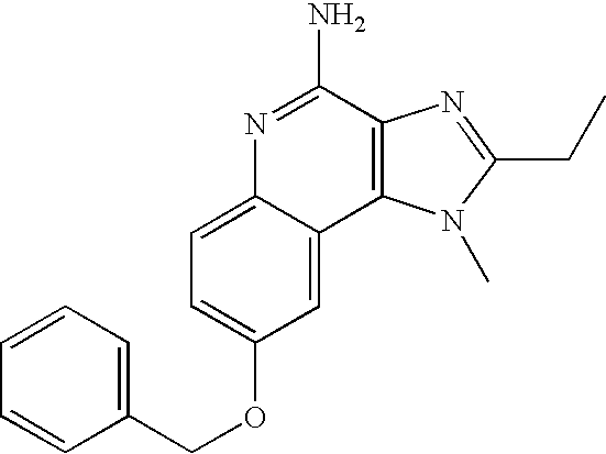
C1=C2C(=CC(OCC3=CC=CC=C3)=C1)C1=C(C(N)=N2)N=C(CC)N1C
